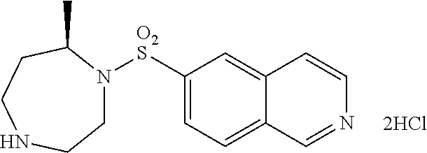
C1([O2S]N2CCNCCC2C)=CC=C2C(=C1)C=CN=C2.[2HCl]
